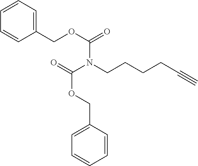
C1=CC(COC(=O)N(CCCCC#C)C(=O)OCC2=CC=CC=C2)=CC=C1
